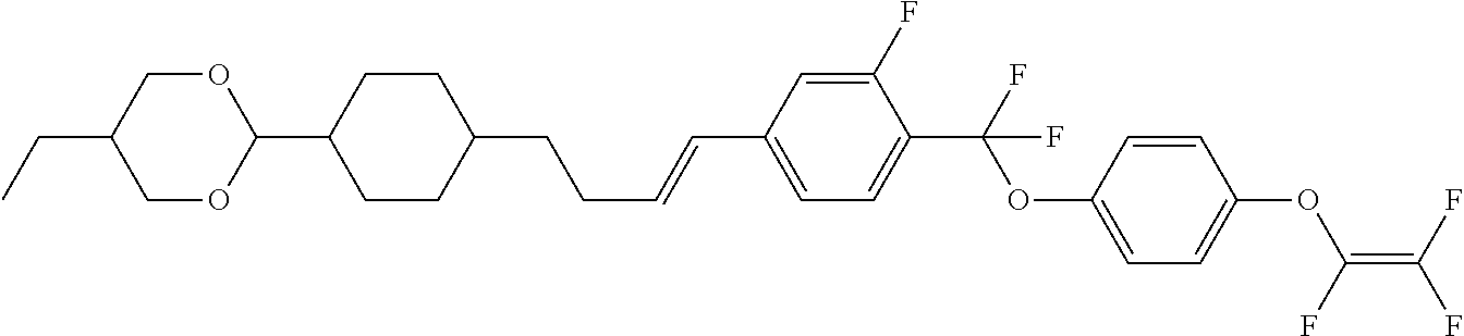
C1(C=CCCC2CCC(C3OCC(CC)CO3)CC2)=CC=C(C(F)(OC2=CC=C(OC(=C(F)F)F)C=C2)F)C(F)=C1
